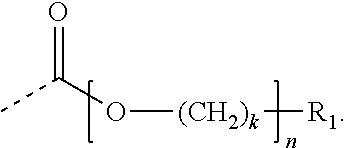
CC(O[(CH2)k][R1])=O
